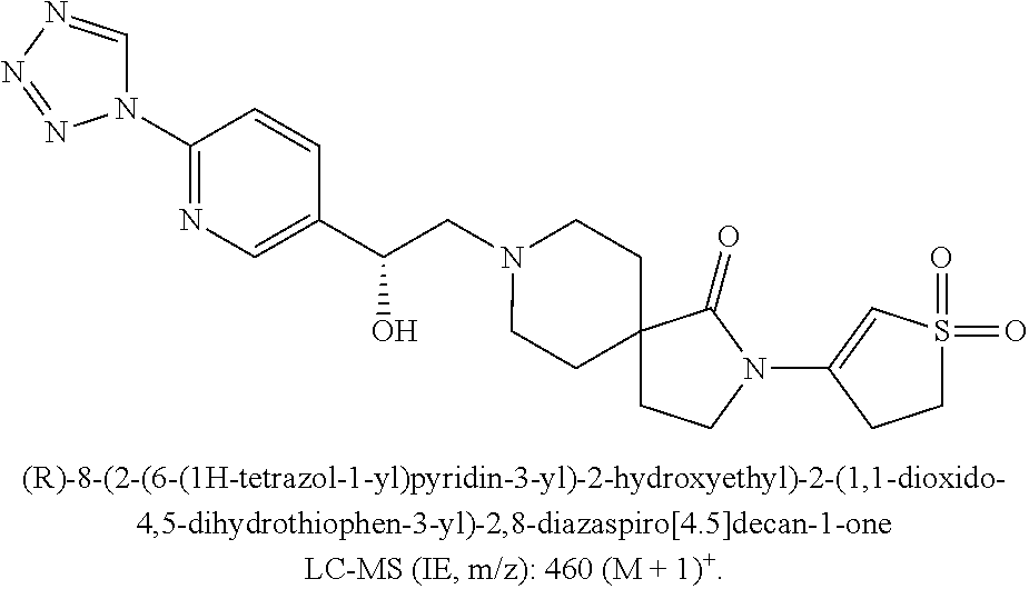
N1=C(N2C=NN=N2)C=CC(C(O)CN2CCC3(CC2)CCN(C2=CS(=O)(=O)CC2)C3=O)=C1
